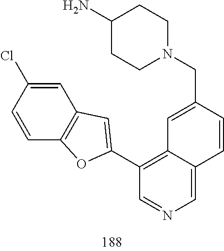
C1(N)CCN(CC2=CC3=C(C4=CC5=C(C=CC(Cl)=C5)O4)C=NC=C3C=C2)CC1
